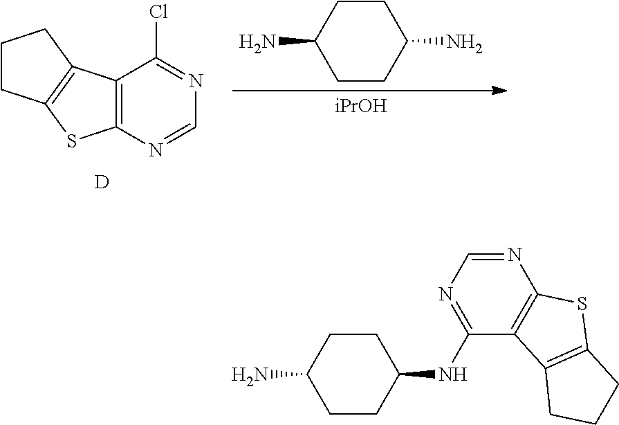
C12=C(N=CN=C1Cl)SC1=C2CCC1.[D].C1CC(N)CCC1N.[iPrOH].C1CC(NC2=NC=NC3=C2C2=C(S3)CCC2)CCC1N
